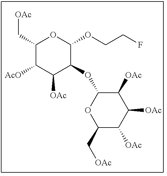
C1(C[OAc])C([AcO])C([OAc])C(OC2C([OAc])C([OAc])C([OAc])C(C[OAc])O2)C(OCCF)O1
